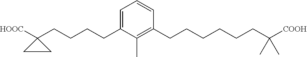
C1=CC(CCCCCCC([COOH])(C)C)=C(C)C(CCCCC2([HOOC])CC2)=C1
